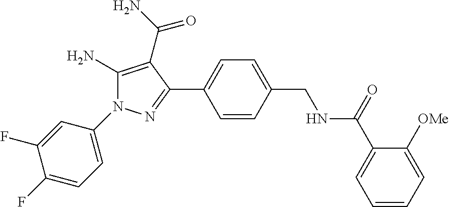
C1(N2C(N)=C(C(N)=O)C(C3=CC=C(CNC(C4=CC=CC=C4[OMe])=O)C=C3)=N2)=CC=C(F)C(F)=C1
